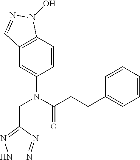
C1=CC2=C(C=C1N(C(CCC1=CC=CC=C1)=O)CC1=NNN=N1)C=NN2O
